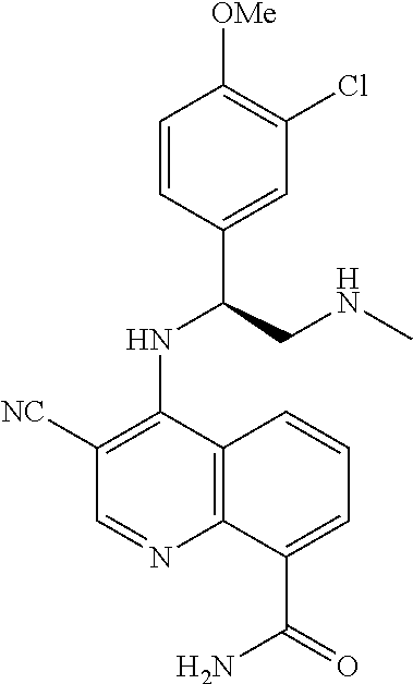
C1=CC(C(CNC)NC2=C([NC])C=NC3=C2C=CC=C3C(=O)N)=CC(Cl)=C1[OMe]
